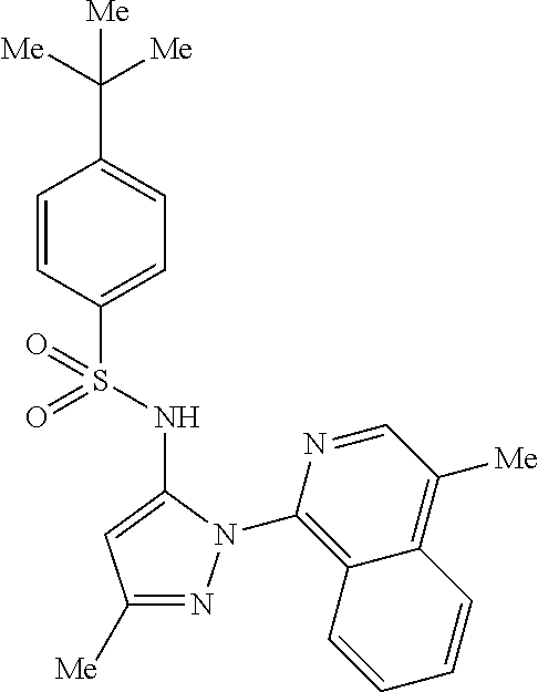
C1=CC(S(=O)(NC2=CC([Me])=NN2C2=C3C(=C([Me])C=N2)C=CC=C3)=O)=CC=C1C([Me])([Me])[Me]
